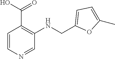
C1(CNC2=C(C(O)=O)C=CN=C2)=CC=C(C)O1
